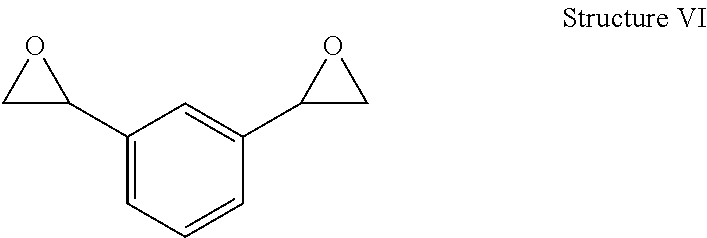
C1=C(C2OC2)C=C(C2CO2)C=C1
